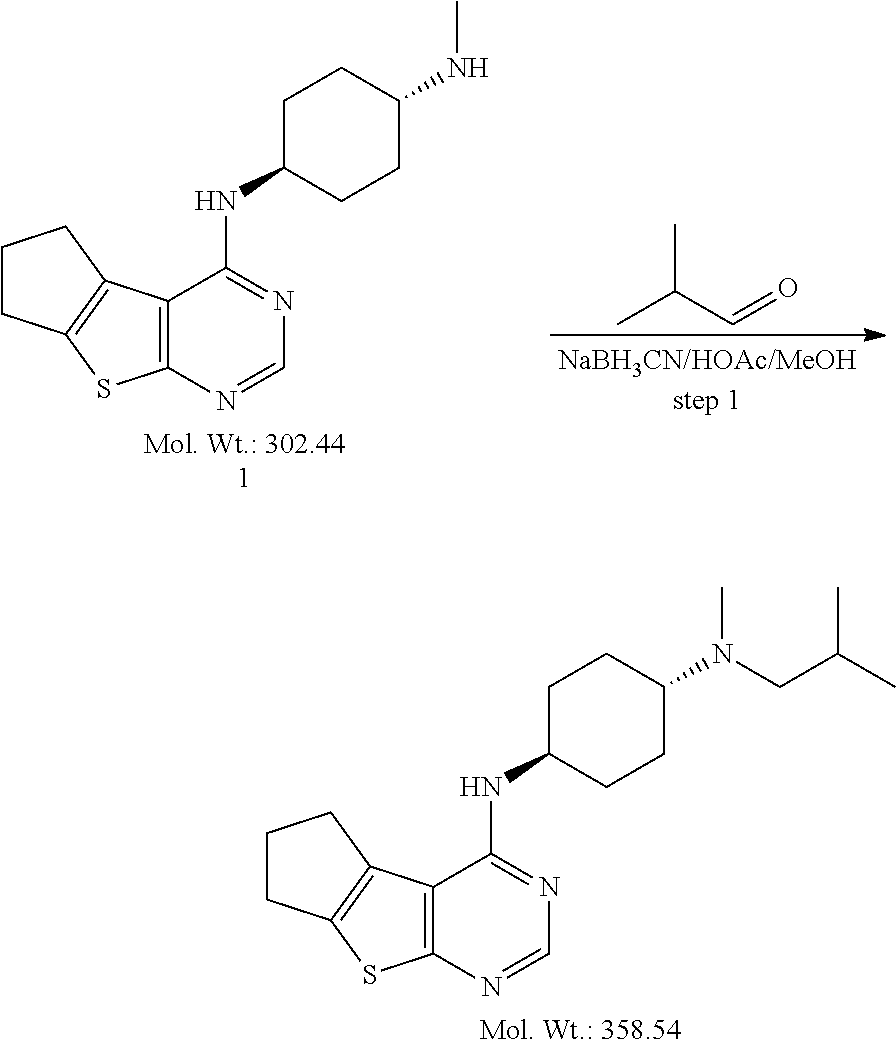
C12=C(N=CN=C1NC1CCC(NC)CC1)SC1=C2CCC1.CC(C=O)C.C12=C(N=CN=C1NC1CCC(N(C)CC(C)C)CC1)SC1=C2CCC1
